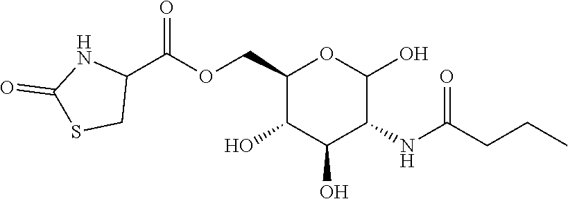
C1(COC(C2NC(=O)SC2)=O)C(O)C(O)C(NC(CCC)=O)C(O)O1
